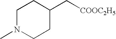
C1N(C)CCC(C[COOC2H5])C1
